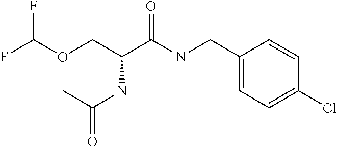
FC(OCC(C(NCC1=CC=C(Cl)C=C1)=O)NC(=O)C)F
